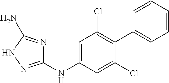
C1=C(NC2=NNC(N)=N2)C=C(Cl)C(C2=CC=CC=C2)=C1Cl
